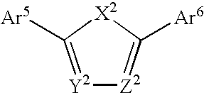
[Y2]1=C([Ar5])[X2]C([Ar6])=[Z2]1
